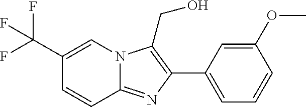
C1(C2=C(CO)N3C(=N2)C=CC(C(F)(F)F)=C3)=CC=CC(OC)=C1
